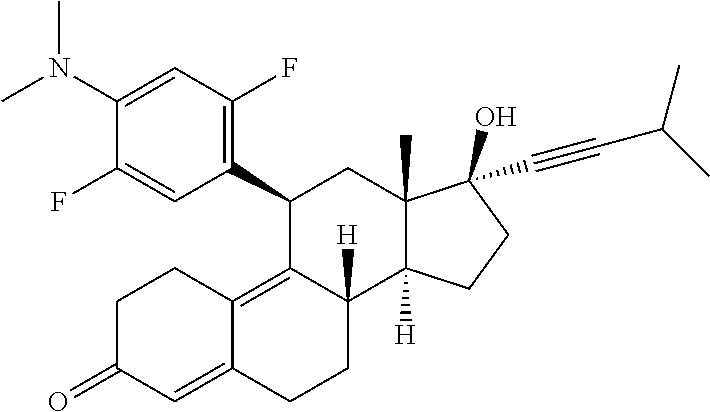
C1(C2=C(F)C=C(N(C)C)C(F)=C2)C2=C3C(=CC(=O)CC3)CCC2([H])C2([H])C(C)(C1)C(C#CC(C)C)(O)CC2
